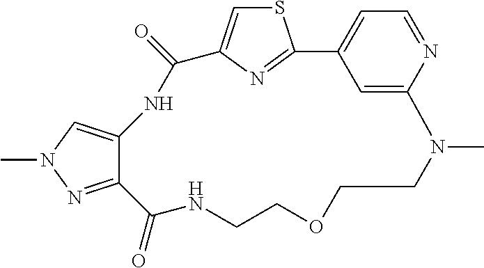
S1C=C2N=C1C1=CC=NC(=C1)N(C)CCOCCNC(=O)C1=NN(C)C=C1NC2=O
